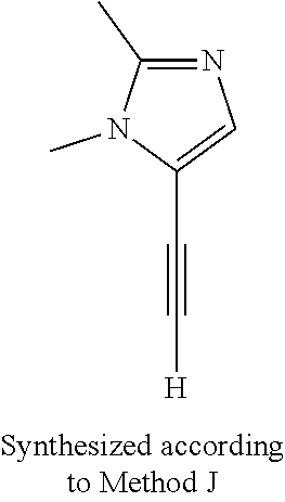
C1(C#C[H])=CN=C(C)N1C
